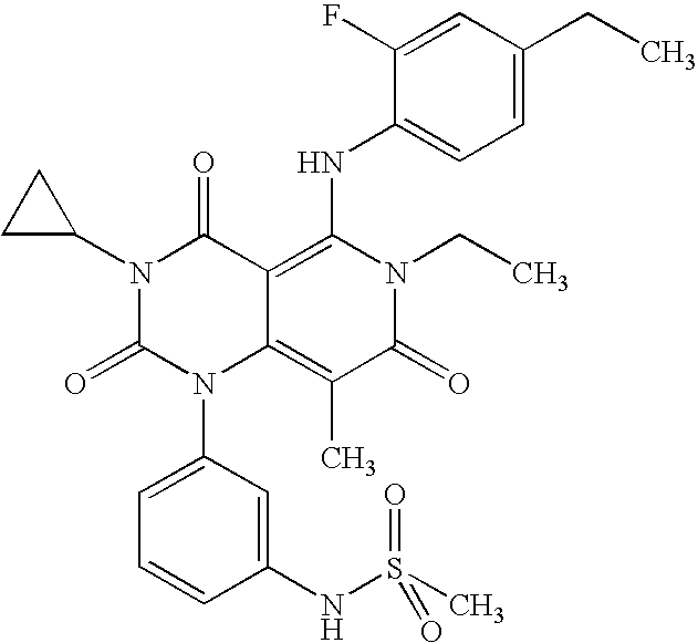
C1(NS(C)(=O)=O)=CC(N2C3=C(C)C(=O)N(CC)C(NC4=CC=C(CC)C=C4F)=C3C(=O)N(C3CC3)C2=O)=CC=C1
